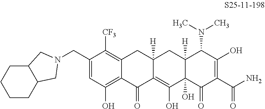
C1(CN2CC3C(C2)CCCC3)=CC(O)=C2C(=C1[CF3])CC1([H])C(=C(O)C3(O)C([H])(C1)C(N(C)C)C(O)=C(C(N)=O)C3=O)C2=O
